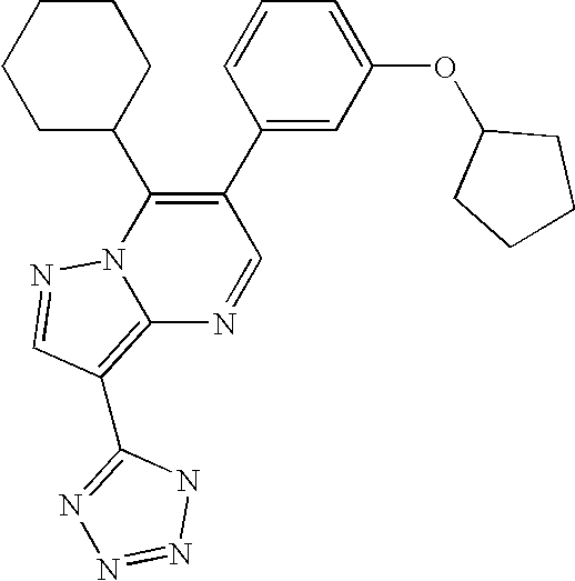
C12=C(C3=NN=NN3)C=NN1C(C1CCCCC1)=C(C1=CC(OC3CCCC3)=CC=C1)C=N2
